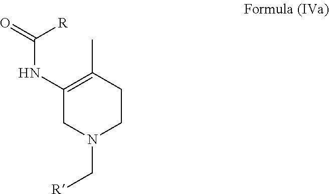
C1(NC(=O)[R])=C(C)CCN(C[R])C1
